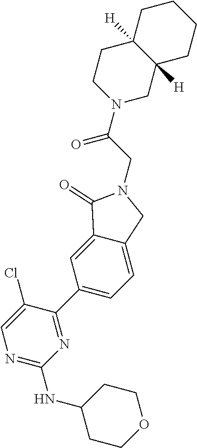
N1=C(NC2CCOCC2)N=C(C2=CC=C3C(=C2)C(=O)N(CC(=O)N2CC4([H])C([H])(CC2)CCCC4)C3)C(Cl)=C1
